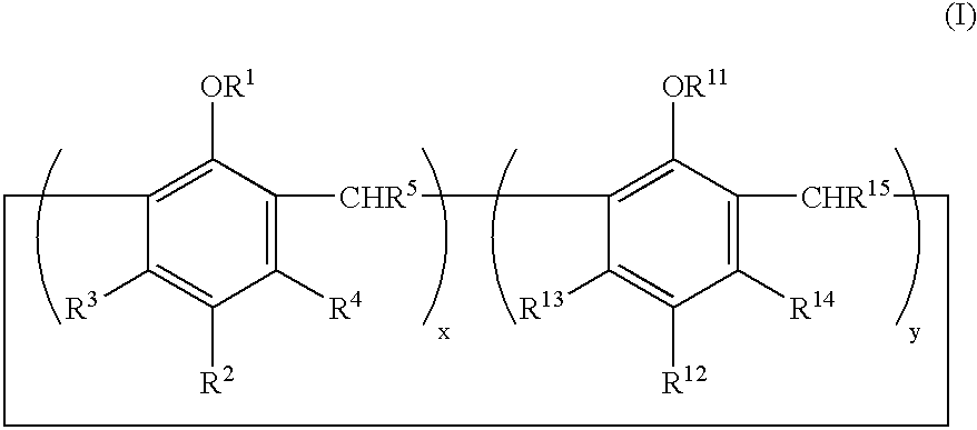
C1C2=C([OR1])C(=C([R4])C([R2])=C2[R3])[CHR5]C2=C([OR11])C(=C([R14])C([R12])=C2[R13])[CHR15]CCC1
